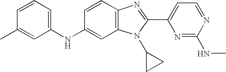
C1=CC=C(NC2=CC3=C(C=C2)N=C(C2=CC=NC(NC)=N2)N3C2CC2)C=C1C
